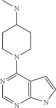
C1(N2CCC(NC)CC2)=NC=NC2=C1C=CN2
